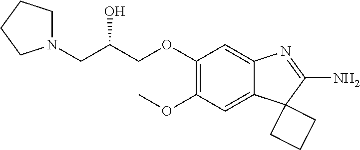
COC1=C(OCC(CN2CCCC2)O)C=C2C(=C1)C1(C(N)=N2)CCC1
